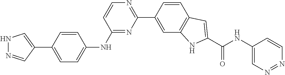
C1=CC(NC2=CC=C(C3=CNN=C3)C=C2)=NC(C2=CC3=C(C=C2)C=C(C(NC2=CN=NC=C2)=O)N3)=N1
